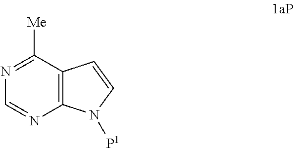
C12=C(C([Me])=NC=N1)C=CN2[P1]
